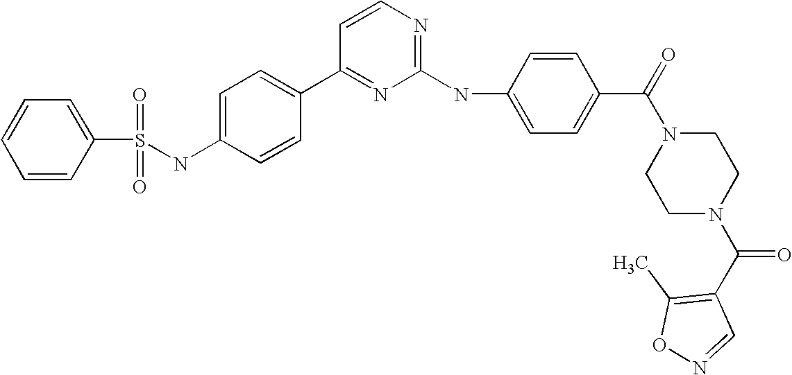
S(NC1=CC=C(C2=NC(NC3=CC=C(C(=O)N4CCN(C(C5=C(C)ON=C5)=O)CC4)C=C3)=NC=C2)C=C1)(C1=CC=CC=C1)(=O)=O
